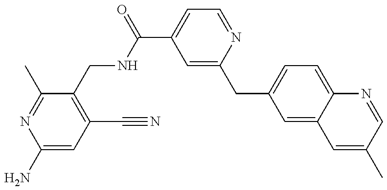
C1(N)=CC(C#N)=C(CNC(C2=CC=NC(CC3=CC=C4C(=C3)C=C(C)C=N4)=C2)=O)C(C)=N1
